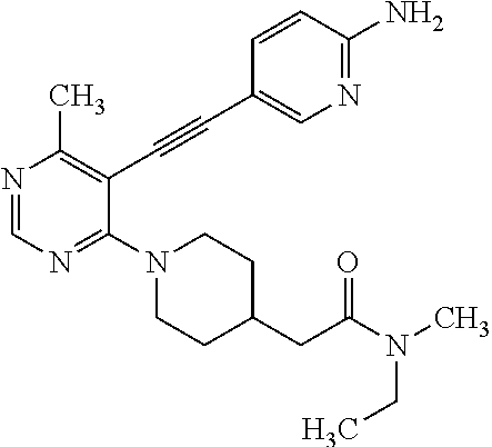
N1=CN=C(N2CCC(CC(N(C)CC)=O)CC2)C(C#CC2=CN=C(N)C=C2)=C1C
